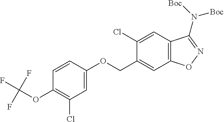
C1(Cl)=CC2=C(C=C1COC1=CC(Cl)=C(OC(F)(F)F)C=C1)ON=C2N([Boc])[Boc]
